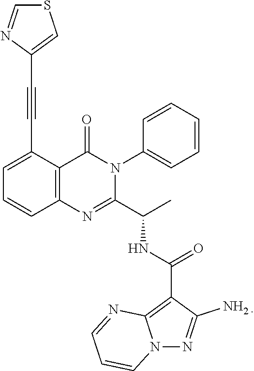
C1=C(C#CC2=CSC=N2)C2=C(C=C1)N=C(C(C)NC(=O)C1=C3N(N=C1N)C=CC=N3)N(C1=CC=CC=C1)C2=O
